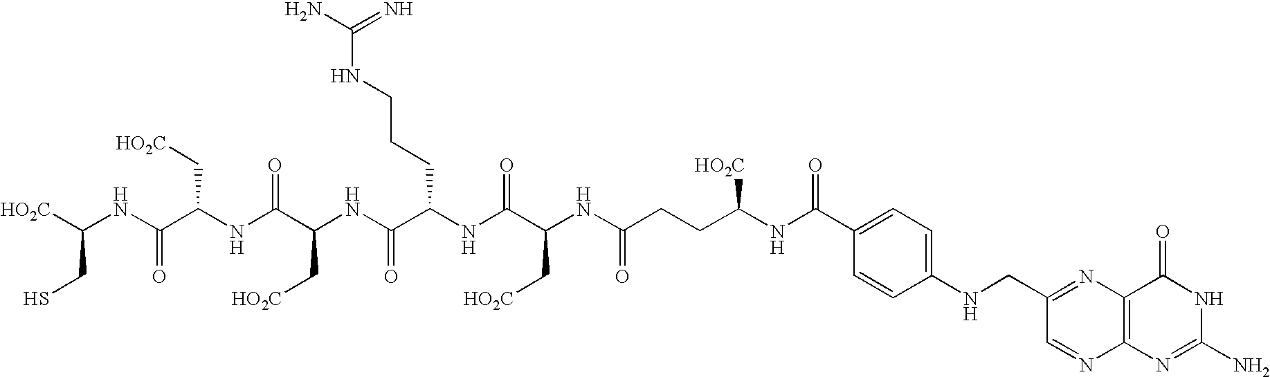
[HO2C]C(NC(C(NC(C(NC(C(NC(C(NC(CCC(NC(=O)C1=CC=C(NCC2=NC3=C(N=C2)N=C(N)NC3=O)C=C1)[HO2C])=O)C[HO2C])=O)CCCNC(=N)N)=O)C[HO2C])=O)C[HO2C])=O)CS
